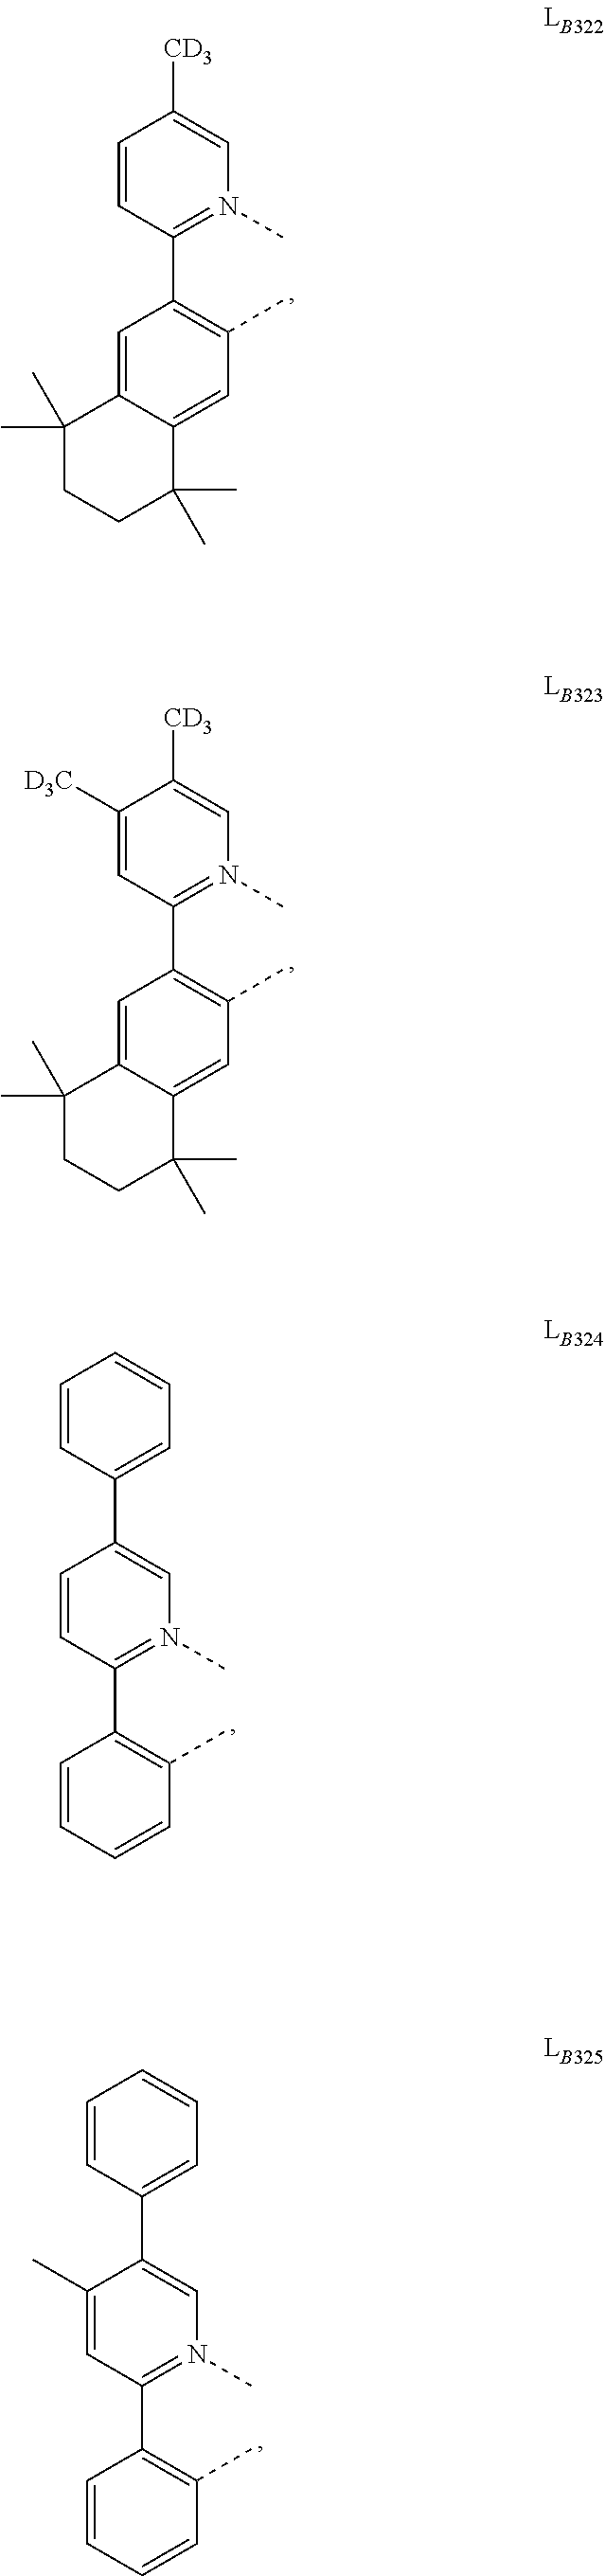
C1([D3C])=CC(C2=C(C)C=C3C(=C2)C(C)(C)CCC3(C)C)=N(C)C=C1[CD3].C1=CC(C2=C(C)C=CC=C2)=N(C)C=C1C1=CC=CC=C1.C1=CC(C2=C(C)C=C3C(=C2)C(C)(C)CCC3(C)C)=N(C)C=C1[CD3].C1(C)=CC(C2=C(C)C=CC=C2)=N(C)C=C1C1=CC=CC=C1
